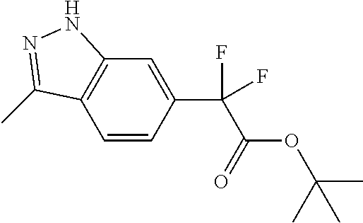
C1=CC(C(C(OC(C)(C)C)=O)(F)F)=CC2=C1C(C)=NN2
